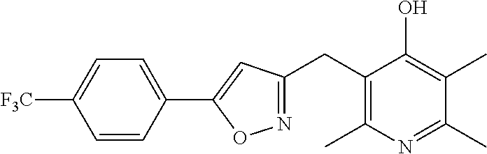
C1(CC2=C(C)N=C(C)C(C)=C2O)=NOC(C2=CC=C([F3C])C=C2)=C1
